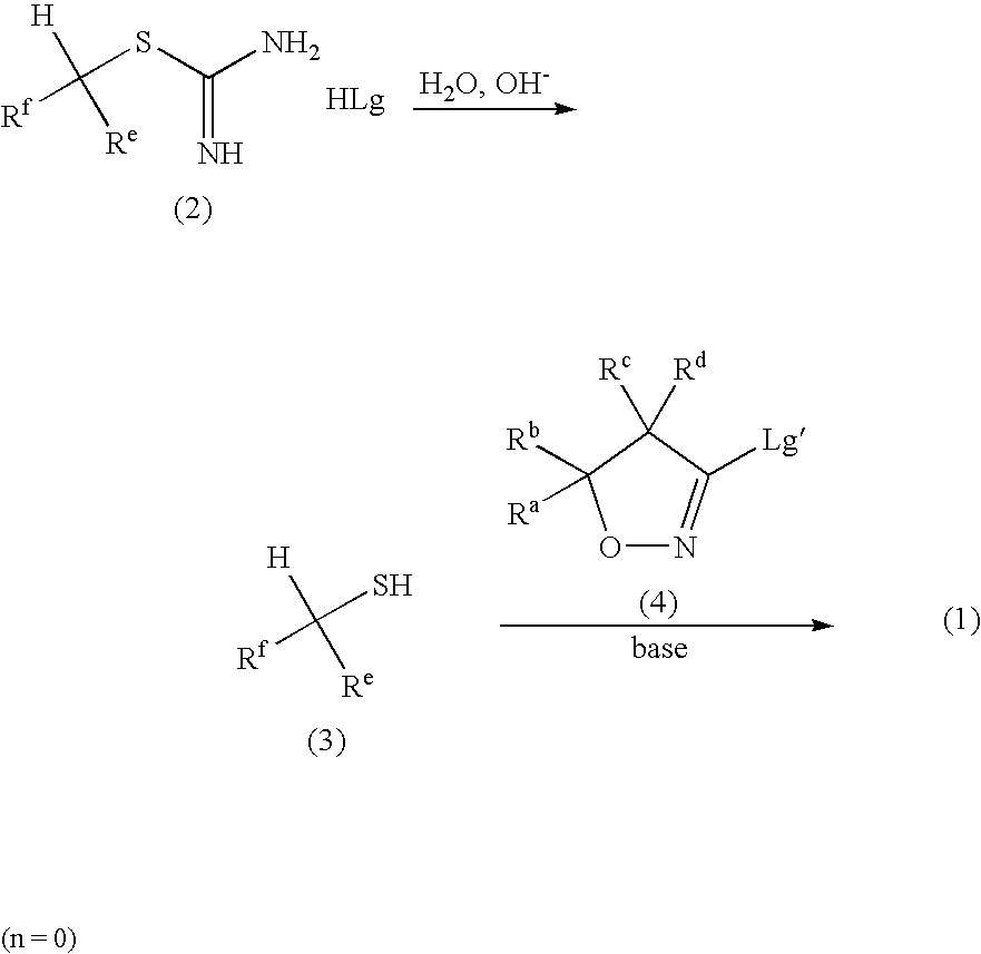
[H]C(S)([Rf])[Re].O1N=C([Lg])C([Rd])([Rc])C1([Rb])[Ra].C(SC(N)=N)([Rf])([H])[Re].[HLg]
